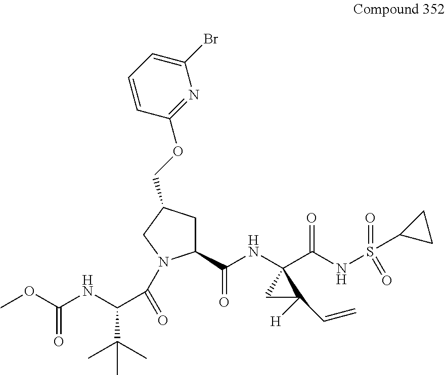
COC(NC(C(C)(C)C)C(=O)N1C(C(NC2(C(NS(=O)(C3CC3)=O)=O)CC2([H])C=C)=O)CC(COC2=NC(Br)=CC=C2)C1)=O
